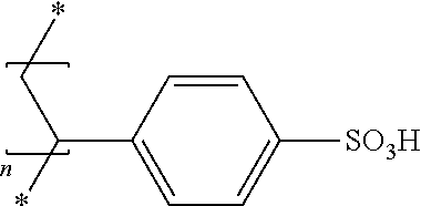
C1=CC(C(*)C*)=CC=C1[SO3H]
